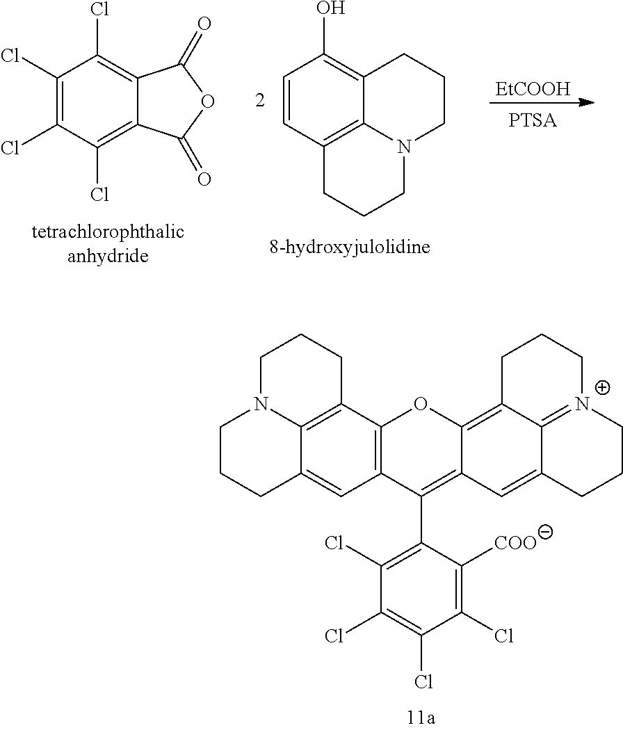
C1=CC2=C3C(=C1O)CCCN3CCC2.C1(Cl)=C2C(=C(Cl)C(Cl)=C1Cl)C(=O)OC2=O.[EtCOOH].C12=C3C4=C(C=C1CCCN2CCC3)C(C1=C(Cl)C(Cl)=C(Cl)C(Cl)=C1[COO])=C1C(=C2C3=[N+](CCCC3=C1)CCC2)O4
